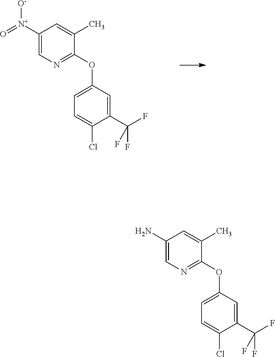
C1([N+](=O)[O-])=CN=C(OC2=CC=C(Cl)C(C(F)(F)F)=C2)C(C)=C1.C1(N)=CN=C(OC2=CC=C(Cl)C(C(F)(F)F)=C2)C(C)=C1
